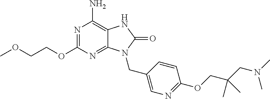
N1=C(OCCOC)N=C2C(=C1N)NC(=O)N2CC1=CN=C(OCC(CN(C)C)(C)C)C=C1
